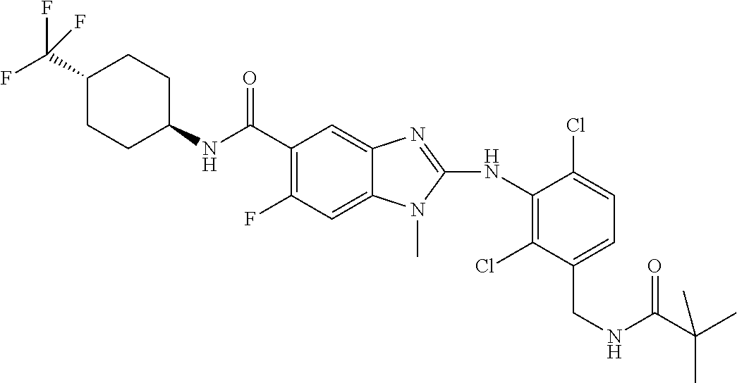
C1(C(F)(F)F)CCC(NC(C2=C(F)C=C3C(=C2)N=C(NC2=C(Cl)C(CNC(C(C)(C)C)=O)=CC=C2Cl)N3C)=O)CC1
